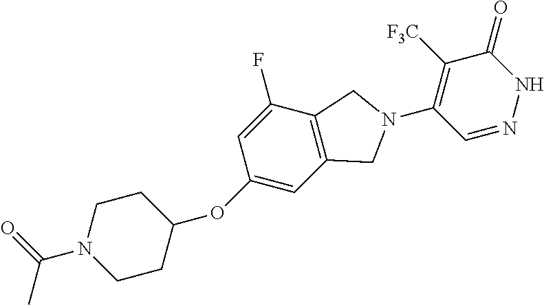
C12=C(C(F)=CC(OC3CCN(C(=O)C)CC3)=C1)CN(C1=C([F3C])C(=O)NN=C1)C2
